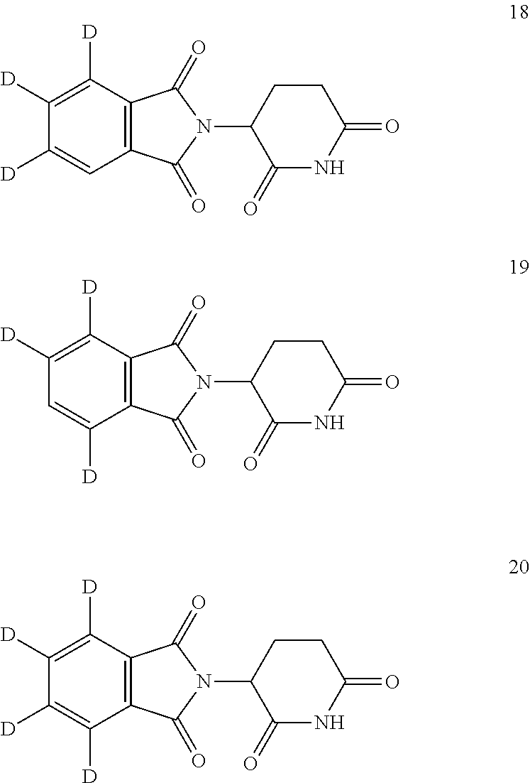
C12=C(C(=O)N(C3C(=O)NC(=O)CC3)C1=O)C([D])=C([D])C=C2[D].C12=C(C(=O)N(C3C(=O)NC(=O)CC3)C1=O)C([D])=C([D])C([D])=C2[D].C12=C(C(=O)N(C3C(=O)NC(=O)CC3)C1=O)C([D])=C([D])C([D])=C2
